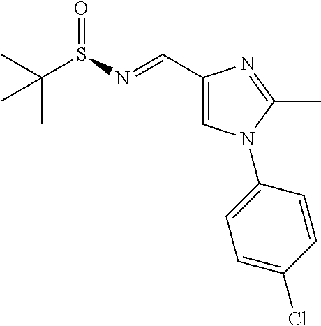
C(S(=O)N=CC1=CN(C2=CC=C(Cl)C=C2)C(C)=N1)(C)(C)C
